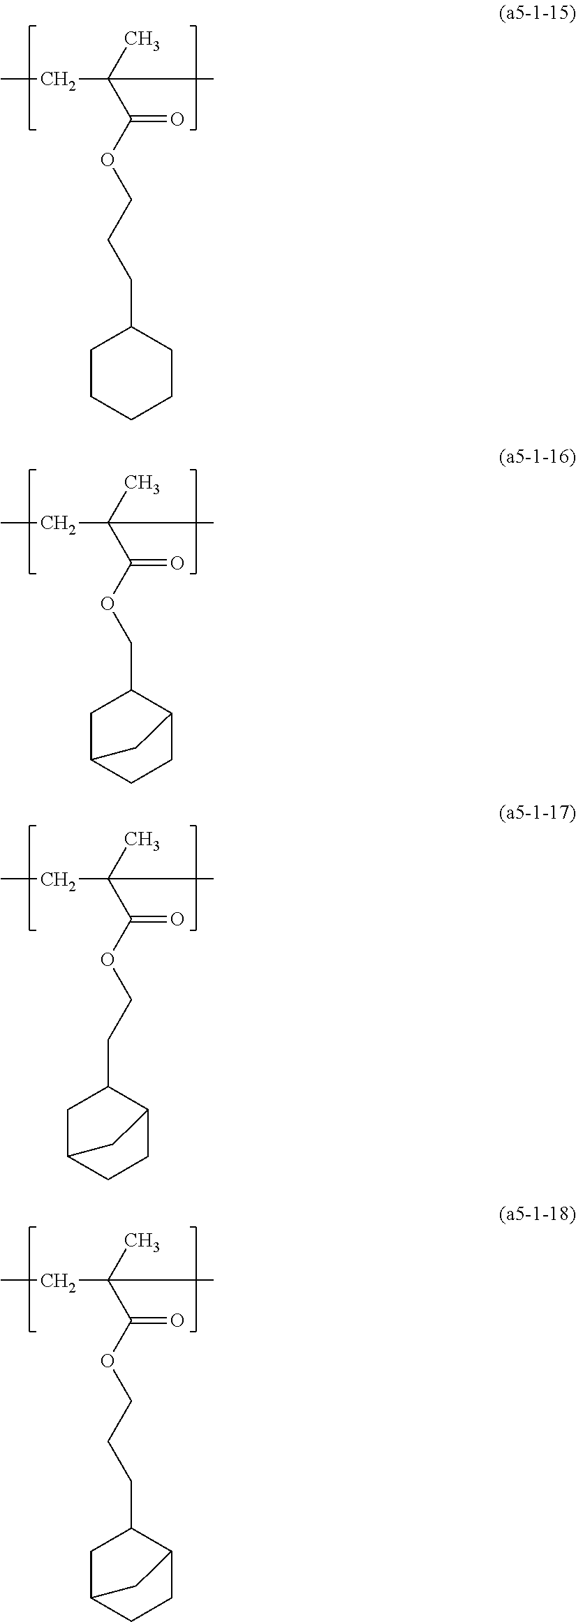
CCC(C)(C(=O)OCCCC1CCCCC1)C.CCC(C)(C(=O)OCC1CC2CCC1C2)C.CCC(C)(C(=O)OCCC1CC2CCC1C2)C.CCC(C)(C(=O)OCCCC1CC2CCC1C2)C
